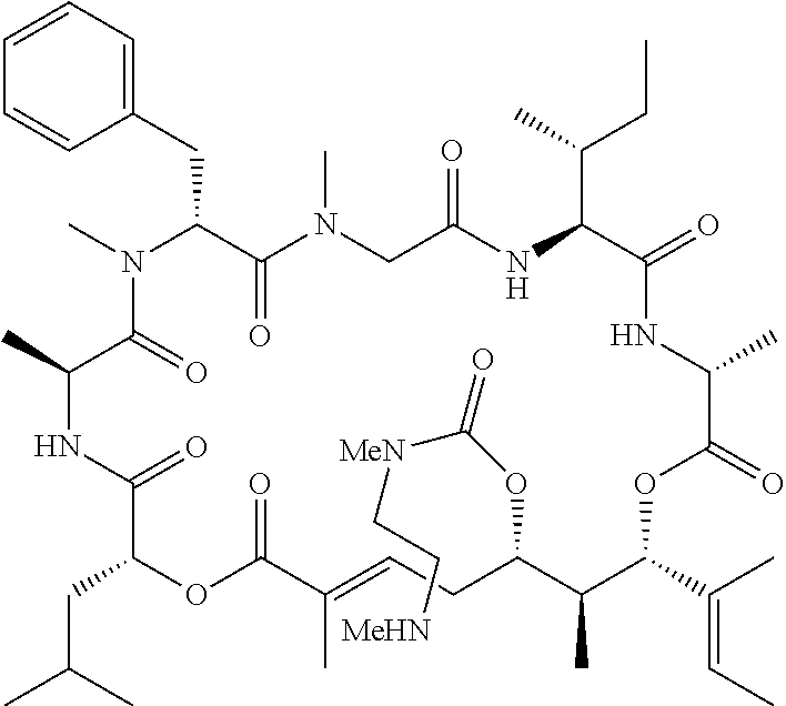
C1=CC=C(CC2C(=O)N(C)CC(=O)NC(C(C)CC)C(=O)NC(C)C(=O)OC(C(=CC)C)C(C)C(OC([MeN]CC[MeHN])=O)CC=C(C)C(=O)OC(CC(C)C)C(=O)NC(C)C(=O)N2C)C=C1
